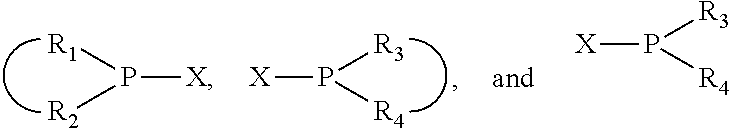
P([R2])([R1])[X].P([R4])([R3])[X].[R3]P([R4])[X]
